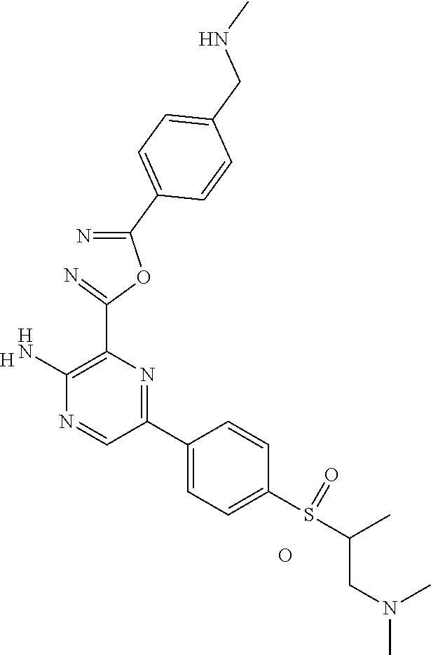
[H].C1(N)=C(C(=N)OC(=N)C2=CC=C(CNC)C=C2)N=C(C2=CC=C(S(C(CN(C)C)C)=O)C=C2)C=N1.O
